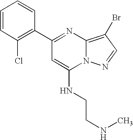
C1(C2=NC3=C(Br)C=NN3C(NCCNC)=C2)=C(Cl)C=CC=C1
